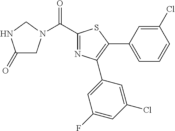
C1(=O)CN(C(C2=NC(C3=CC(F)=CC(Cl)=C3)=C(C3=CC=CC(Cl)=C3)S2)=O)CN1
